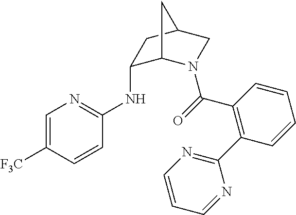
C1=C([F3C])C=CC(NC2C3N(C(=O)C4=C(C5=NC=CC=N5)C=CC=C4)CC(C2)C3)=N1
